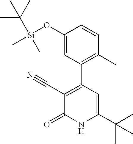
C1(O[Si](C(C)(C)C)(C)C)=CC(C2=C(C#N)C(=O)NC(C(C)(C)C)=C2)=C(C)C=C1
